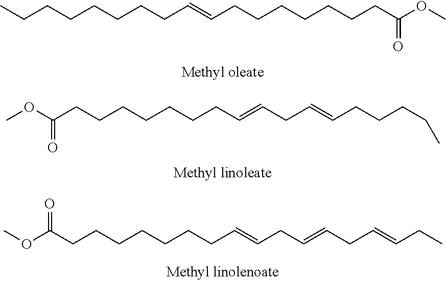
CCCCCCCCC=CCCCCCCCC(OC)=O.COC(CCCCCCCC=CCC=CCCCCC)=O.COC(CCCCCCCC=CCC=CCC=CCC)=O
